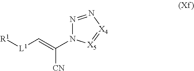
[R1][L1]C=C([CN])N1N=N[X4]=[X5]1
